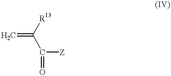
C=C(C([Z])=O)[R13]
